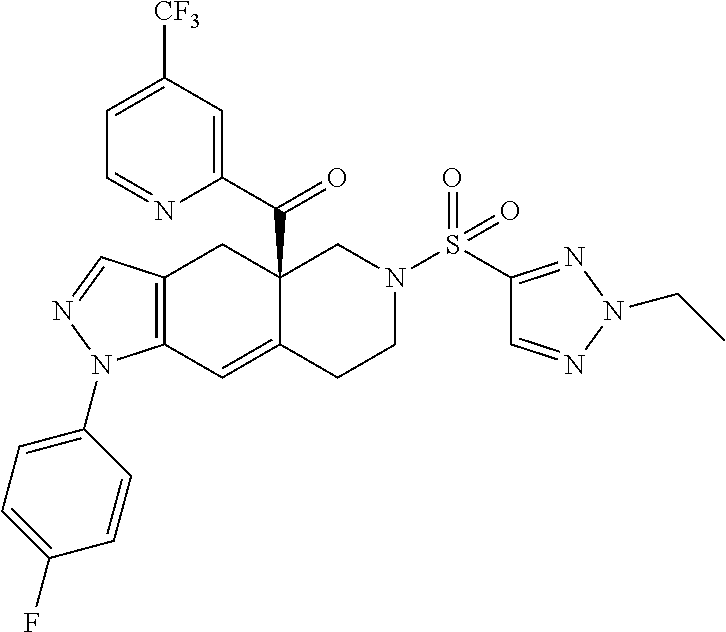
C12=C(C=NN1C1=CC=C(F)C=C1)CC1(C(C3=CC([CF3])=CC=N3)=O)C(=C2)CCN(S(C2=NN(CC)N=C2)(=O)=O)C1
